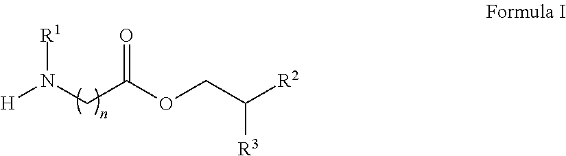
O(CC([R2])[R3])C(CN([H])[R1])=O
